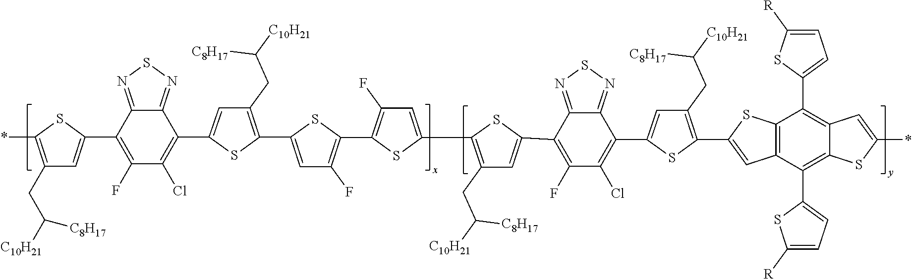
C1(F)=C(C2=CC(CC([C10H21])[C8H17])=C(*)S2)C2=NSN=C2C(C2=CC(CC([C10H21])[C8H17])=C(C3=CC(F)=C(C4=C(F)C=C(C5=C(CC([C10H21])[C8H17])C=C(C6=C(F)C(Cl)=C(C7=CC(CC([C10H21])[C8H17])=C(C8=CC9=C(S8)C(C8=CC=C([R])S8)=C8C(=C9C9=CC=C([R])S9)SC(*)=C8)S7)C7=NSN=C67)S5)S4)S3)S2)=C1Cl
